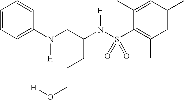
C1=CC=C(N(CC(N(S(C2=C(C)C=C(C)C=C2C)(=O)=O)[H])CCCO[H])[H])C=C1
